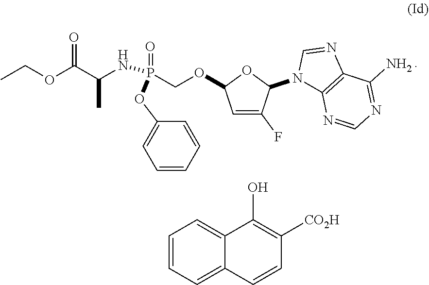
CCOC(C(NP(COC1C=C(F)C(N2C3=C(N=C2)C(N)=NC=N3)O1)(OC1=CC=CC=C1)=O)C)=O.C1=CC=C2C(=C1)C(O)=C([CO2H])C=C2
